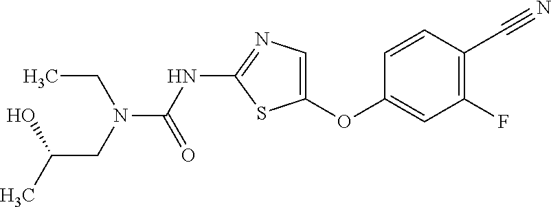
C1=CC(C#N)=C(F)C=C1OC1=CN=C(NC(=O)N(CC(C)O)CC)S1
